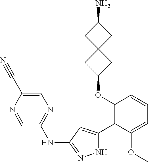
C1(OC2=C(C3=CC(NC4=NC=C(C#N)N=C4)=NN3)C(OC)=CC=C2)CC2(C1)CC(N)C2
